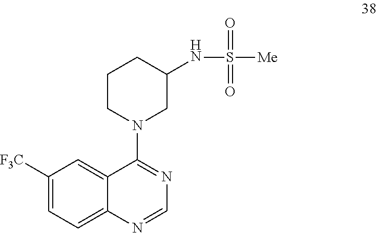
C1([F3C])=CC=C2C(=C1)C(N1CC(NS([Me])(=O)=O)CCC1)=NC=N2
